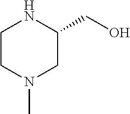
C1CN(C)CC(CO)N1
